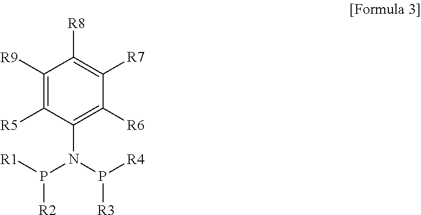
C1([R9])=C([R5])C(N(P([R4])[R3])P([R1])[R2])=C([R6])C([R7])=C1[R8]
